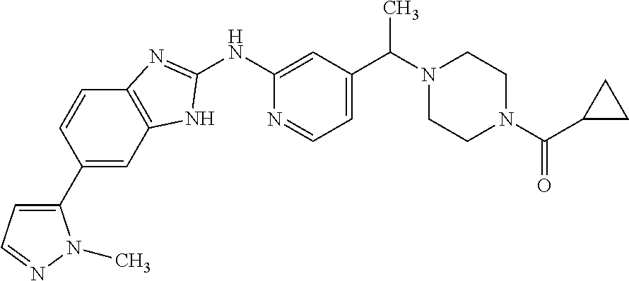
C1(C2=CC3=C(C=C2)N=C(NC2=CC(C(C)N4CCN(C(=O)C5CC5)CC4)=CC=N2)N3)=CC=NN1C
